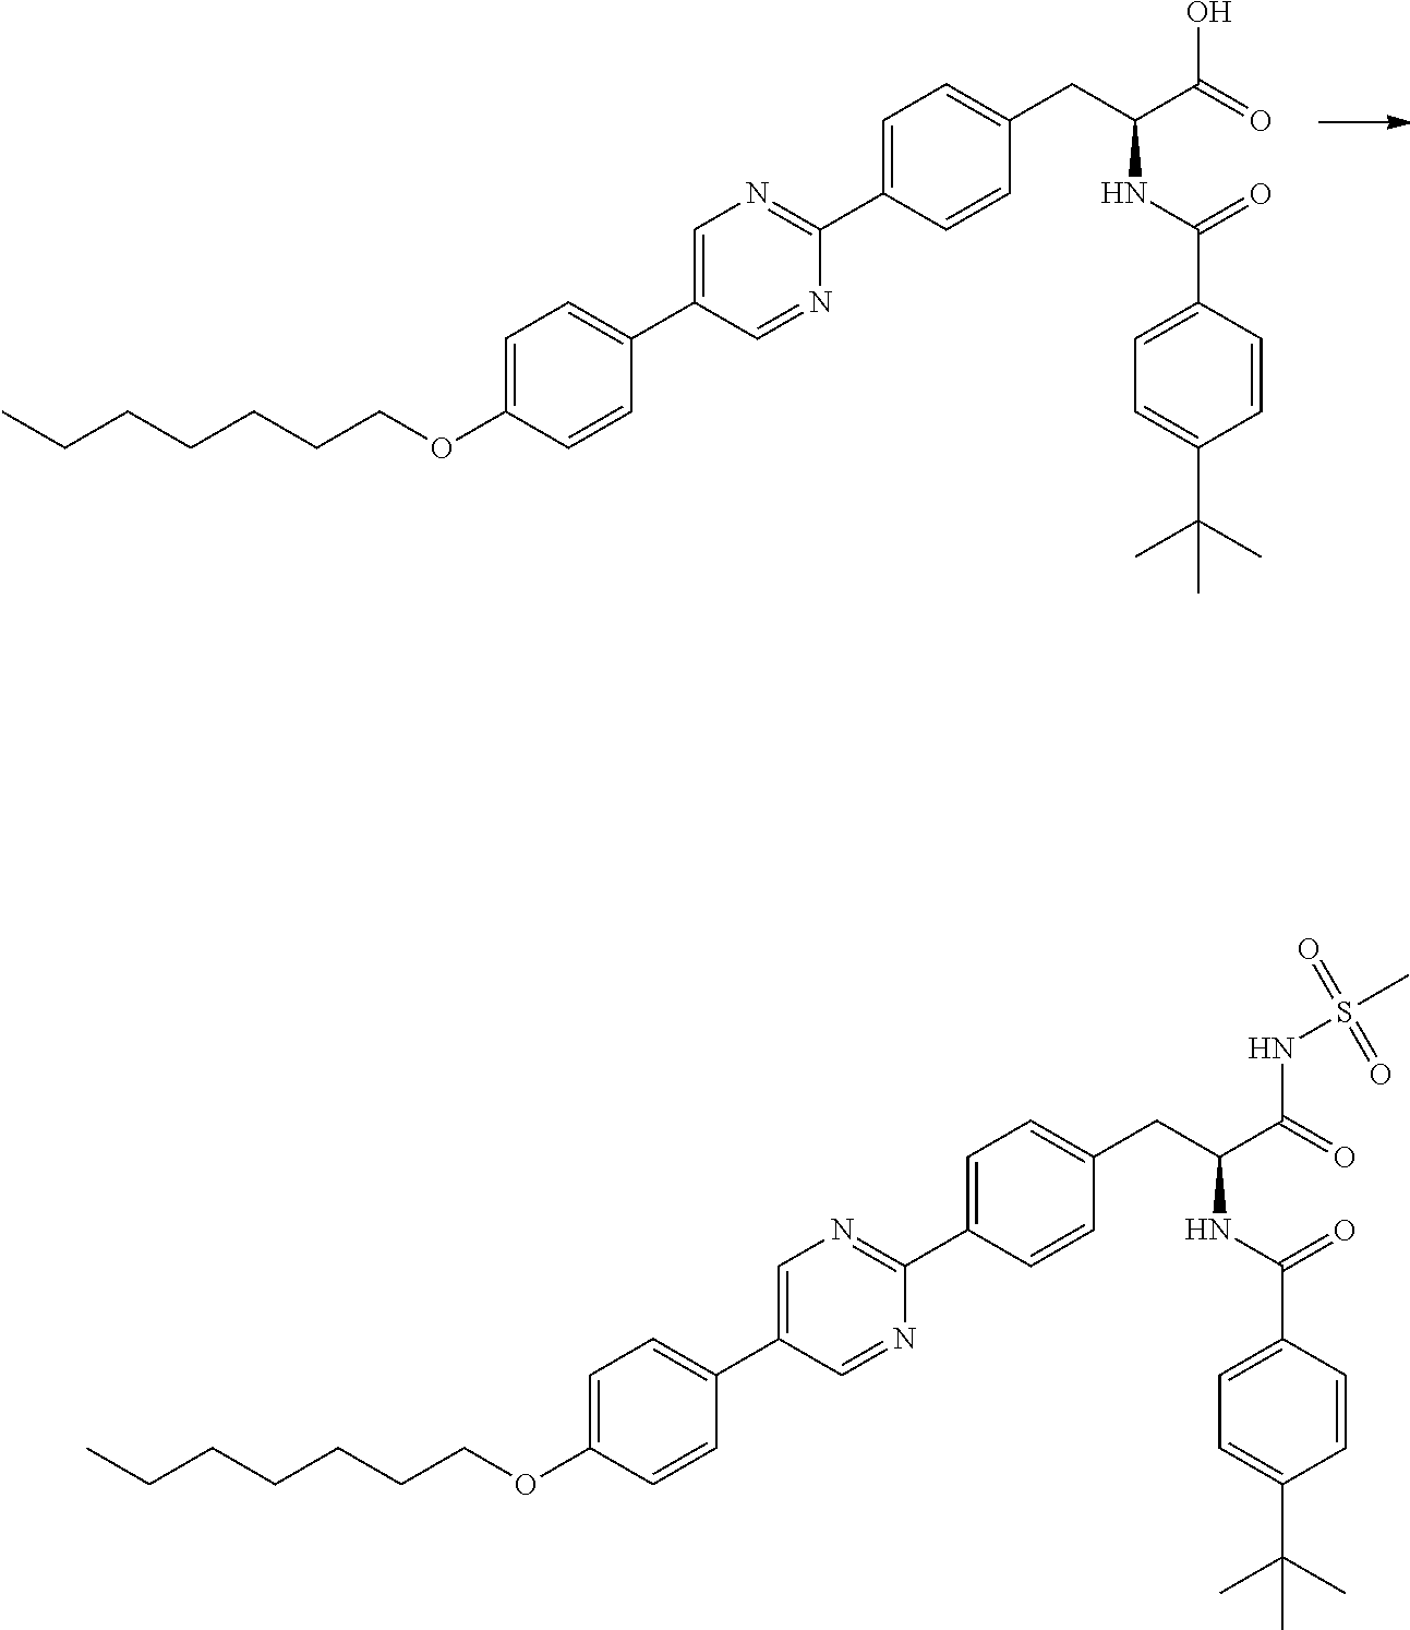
C1=C(OCCCCCCC)C=CC(C2=CN=C(C3=CC=C(CC(C(O)=O)NC(=O)C4=CC=C(C(C)(C)C)C=C4)C=C3)N=C2)=C1.C1=C(OCCCCCCC)C=CC(C2=CN=C(C3=CC=C(CC(C(NS(C)(=O)=O)=O)NC(=O)C4=CC=C(C(C)(C)C)C=C4)C=C3)N=C2)=C1
